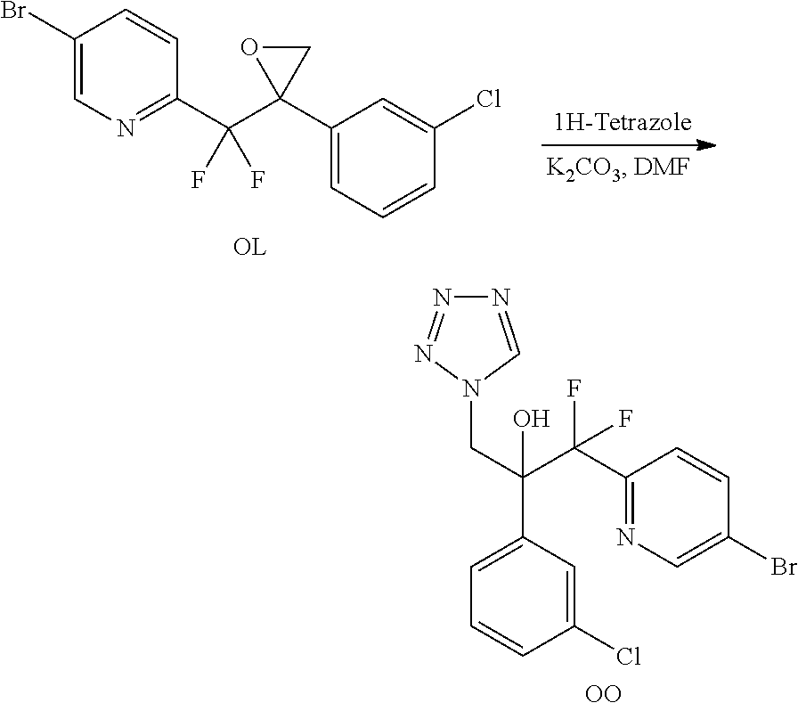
N1=CN(CC(C2=CC=CC(Cl)=C2)(C(C2=NC=C(Br)C=C2)(F)F)O)N=N1.[OO].C1(Br)=CN=C(C(C2(C3=CC=CC(Cl)=C3)CO2)(F)F)C=C1
